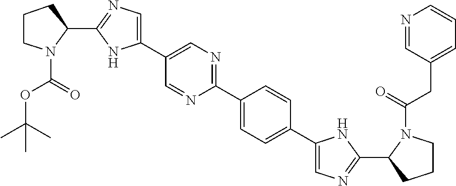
C1(C2=NC=C(C3=CN=C(C4CCCN4C(=O)OC(C)(C)C)N3)C=N2)=CC=C(C2=CN=C(C3CCCN3C(=O)CC3=CC=CN=C3)N2)C=C1
